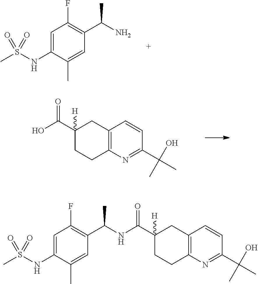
C1=C(NS(C)(=O)=O)C(C)=CC(C(N)C)=C1F.C12=C(N=C(C(O)(C)C)C=C1)CCC(C(O)=O)([H])C2.C12=C(N=C(C(O)(C)C)C=C1)CCC(C(NC(C1=C(F)C=C(NS(C)(=O)=O)C(C)=C1)C)=O)([H])C2
